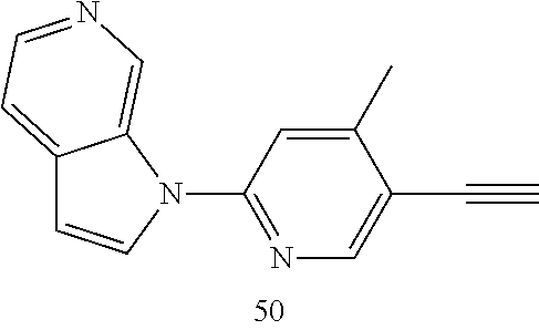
C12=CC=NC=C1N(C1=NC=C(C#C)C(C)=C1)C=C2
